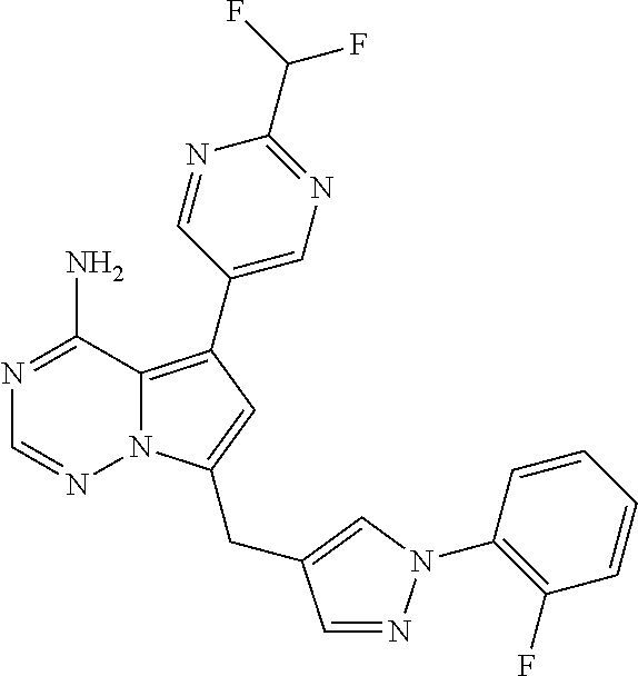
C1(C2=C3N(C(CC4=CN(C5=C(F)C=CC=C5)N=C4)=C2)N=CN=C3N)=CN=C(C(F)F)N=C1
